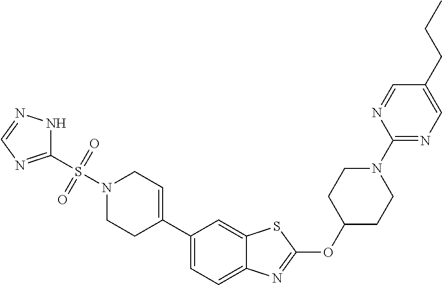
C1C(OC2=NC3=CC=C(C4=CCN(S(=O)(=O)C5=NC=NN5)CC4)C=C3S2)CCN(C2=NC=C(CCC)C=N2)C1
